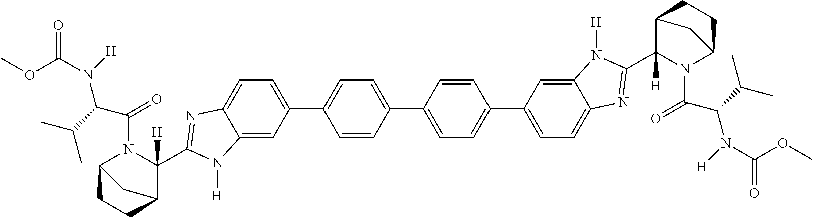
C12=CC(C3=CC=C(C4=CC=C(C5=CC=C6C(=C5)N([H])C(C5([H])N(C(C(N([H])C(OC)=O)C(C)C)=O)C7CCC5C7)=N6)C=C4)C=C3)=CC=C1N=C(C1([H])N(C(C(N([H])C(OC)=O)C(C)C)=O)C3CCC1C3)N2[H]
